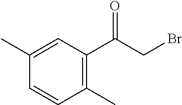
C1(C)=CC(C(CBr)=O)=C(C)C=C1
